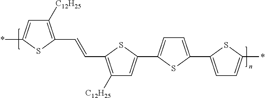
C1([C12H25])=C(C=CC2=C([C12H25])C=C(C3=CC=C(C4=CC=C(*)S4)S3)S2)SC(*)=C1
